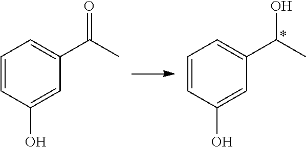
C1=CC(O)=CC(C(C)O)=C1.C1=CC(O)=CC(C(C)=O)=C1
